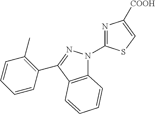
C12=C(C(C3=C(C)C=CC=C3)=NN1C1=NC([COOH])=CS1)C=CC=C2
